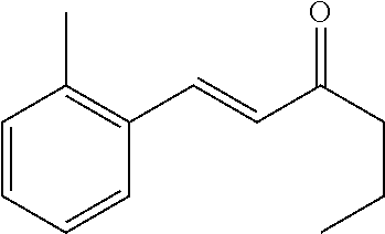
C1=CC=CC(C=CC(CCC)=O)=C1C
